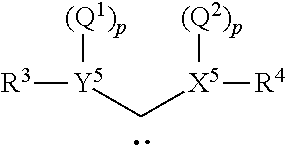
[R3][Y5](C[X5]([R4])[(Q2)p])[(Q1)p]
